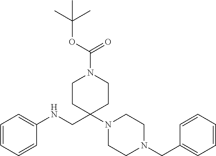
C1=CC=CC(NCC2(N3CCN(CC4=CC=CC=C4)CC3)CCN(C(=O)OC(C)(C)C)CC2)=C1
